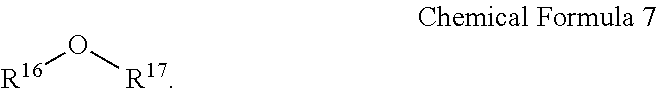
[R16]O[R17]
